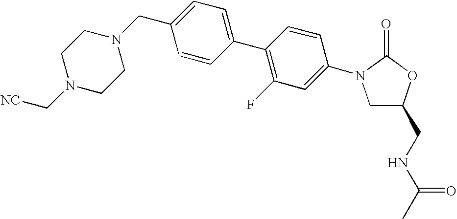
C(N1CCN(C[NC])CC1)C1=CC=C(C2=C(F)C=C(N3C(=O)OC(CNC(C)=O)C3)C=C2)C=C1
